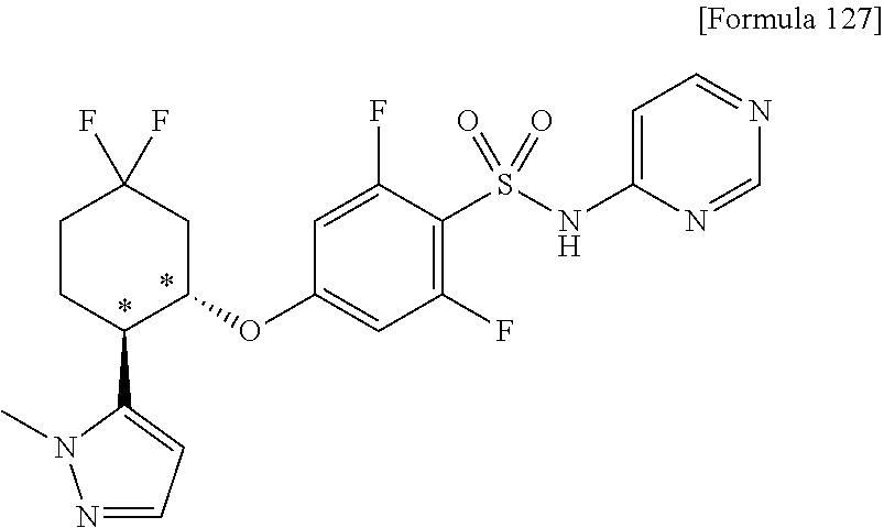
C1(S(NC2=CC=NC=N2)(=O)=O)=C(F)C=C(OC2CC(F)(F)CCC2C2=CC=NN2C)C=C1F
